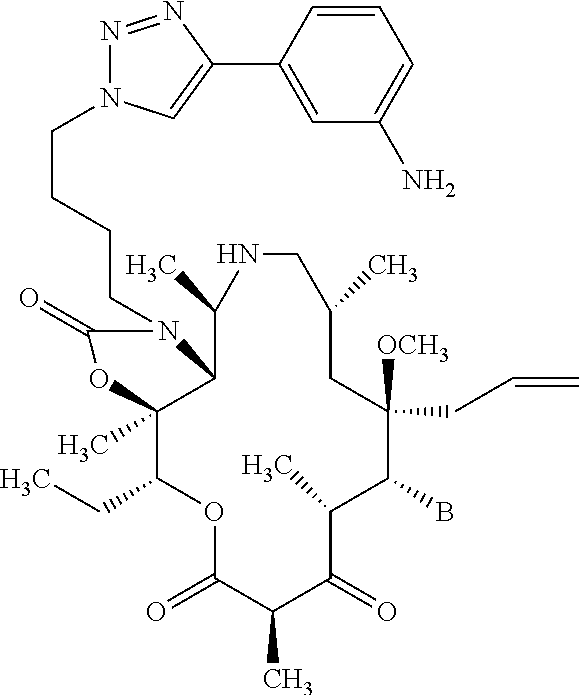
O1C(=O)C(C)C(=O)C(C)C(B)C([OCH3])(CC=C)CC(C)CNC(C)C2C(C)(C1CC)OC(=O)N2CCCCN1N=NC(C2=CC(N)=CC=C2)=C1
